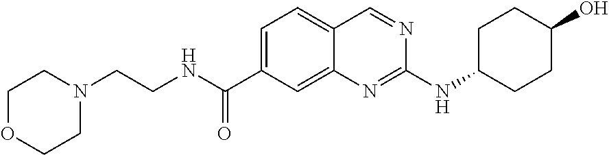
C1=C(C(NCCN2CCOCC2)=O)C=C2C(=C1)C=NC(NC1CCC(O)CC1)=N2
